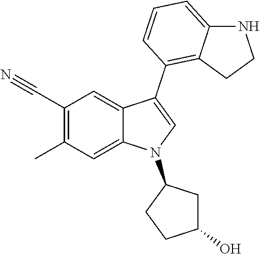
C1(C#N)=C(C)C=C2C(=C1)C(C1=C3C(=CC=C1)NCC3)=CN2C1CC(O)CC1
